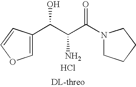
Cl.C(C(C(N1CCCC1)=O)N)(O)C1=COC=C1
